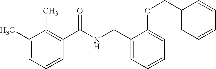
C1(C)=CC=CC(C(NCC2=CC=CC=C2OCC2=CC=CC=C2)=O)=C1C
